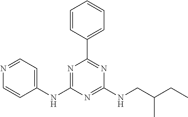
C1(NC2=NC(C3=CC=CC=C3)=NC(NCC(CC)C)=N2)=CC=NC=C1
